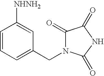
C1=CC=C(CN2C(=O)C(=O)NC2=O)C=C1[NHNH2]
